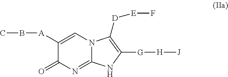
C1([A]BC)=CN2C(=NC1=O)NC([G][H][J])=C2[D][E]F
